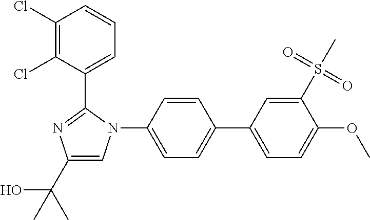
C1(C(O)(C)C)=CN(C2=CC=C(C3=CC=C(OC)C(S(C)(=O)=O)=C3)C=C2)C(C2=CC=CC(Cl)=C2Cl)=N1
